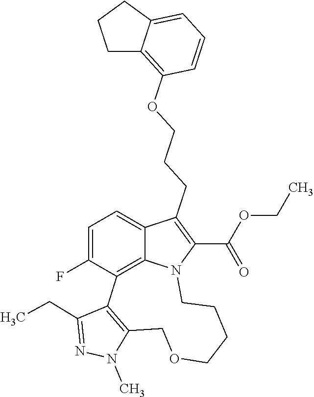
N1(C)C2=C(C(CC)=N1)C1=C3C(=CC=C1F)C(CCCOC1=C4C(=CC=C1)CCC4)=C(C(OCC)=O)N3CCCCOC2
